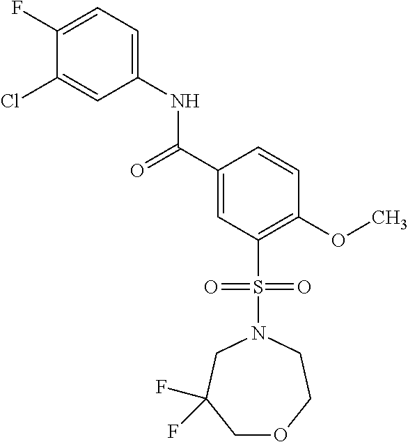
C1(F)=CC=C(NC(C2=CC(S(N3CC(F)(F)COCC3)(=O)=O)=C(OC)C=C2)=O)C=C1Cl
